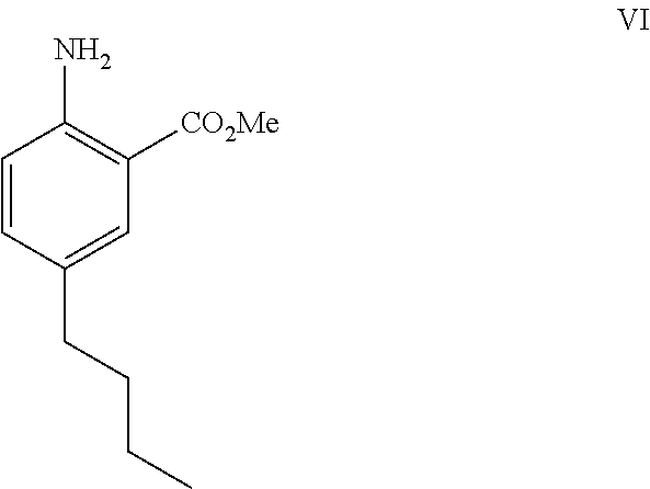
C1=CC(CCCC)=CC([CO2Me])=C1N
